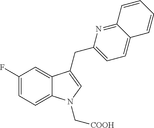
C1(F)=CC=C2C(=C1)C(CC1=CC=C3C(=N1)C=CC=C3)=CN2C[COOH]
